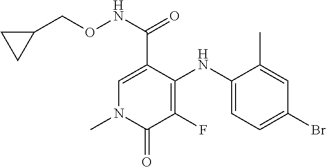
C1=C(C(NOCC2CC2)=O)C(NC2=CC=C(Br)C=C2C)=C(F)C(=O)N1C
